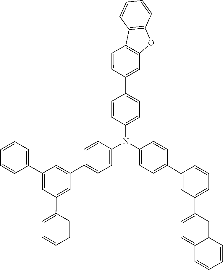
C1=CC2=C(C=C1)OC1=C2C=CC(C2=CC=C(N(C3=CC=C(C4=CC(C5=CC=CC=C5)=CC(C5=CC=CC=C5)=C4)C=C3)C3=CC=C(C4=CC(C5=CC=C6C(=C5)C=CC=C6)=CC=C4)C=C3)C=C2)=C1
